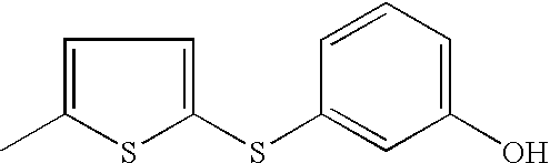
C1=C(C)SC(SC2=CC(O)=CC=C2)=C1
